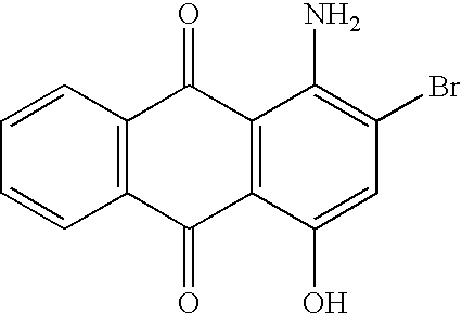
C1=CC2=C(C=C1)C(=O)C1=C(C2=O)C(N)=C(Br)C=C1O
